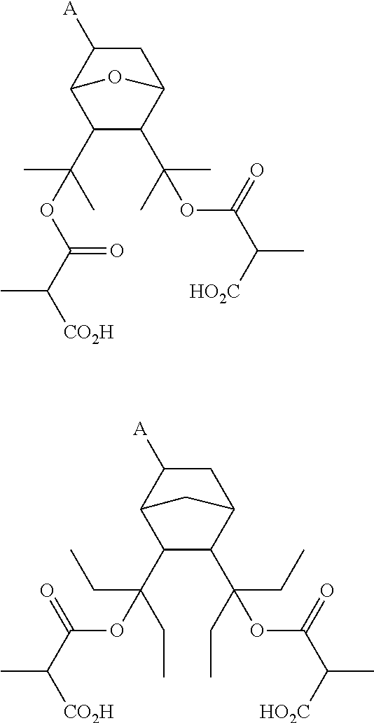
C1C([A])C2C(C(C)(C)OC(=O)C([CO2H])C)C(C(C)(C)OC(=O)C([HO2C])C)C1O2.C1C([A])C2C(C(CC)(CC)OC(=O)C([CO2H])C)C(C(CC)(CC)OC(=O)C([HO2C])C)C1C2
